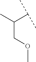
CC(COC)C(C)C
